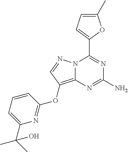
N12C(=C(OC3=NC(C(C)(C)O)=CC=C3)C=N1)N=C(N)N=C2C1=CC=C(C)O1
